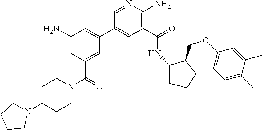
C1(C(=O)NC2C(COC3=CC=C(C)C(C)=C3)CCC2)=C(N)N=CC(C2=CC(N)=CC(C(N3CCC(N4CCCC4)CC3)=O)=C2)=C1
